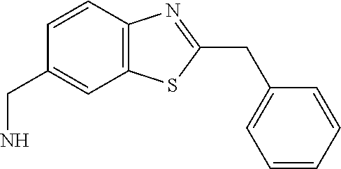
C1=CC2=C(C=C1CN)SC(CC1=CC=CC=C1)=N2
